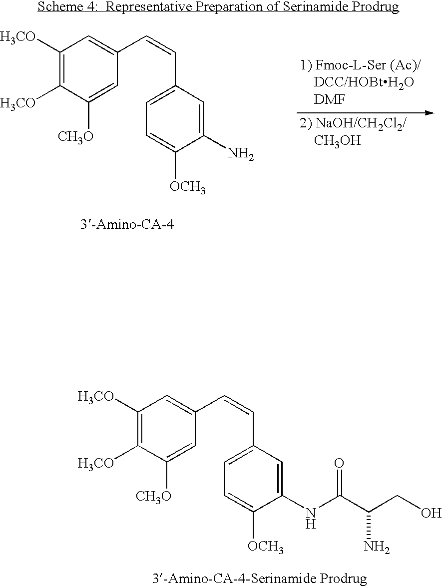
C1([H3CO])=C([H3CO])C([CH3O])=CC(C=CC2=CC=C([OCH3])C(N)=C2)=C1.C1([H3CO])=C([H3CO])C([CH3O])=CC(C=CC2=CC=C([OCH3])C(NC(C(CO)N)=O)=C2)=C1
